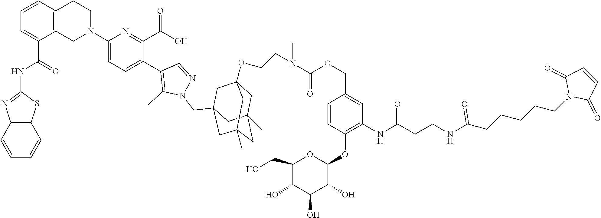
C12=C(C=CC=C1)SC(NC(C1=CC=CC3=C1CN(C1=CC=C(C4=C(C)N(CC56CC7(OCCN(C(OCC8=CC(NC(=O)CCNC(CCCCCN9C(=O)C=CC9=O)=O)=C(OC9OC(CO)C(O)C(O)C9O)C=C8)=O)C)CC(C)(CC(C)(C5)C7)C6)N=C4)C(C(O)=O)=N1)CC3)=O)=N2
